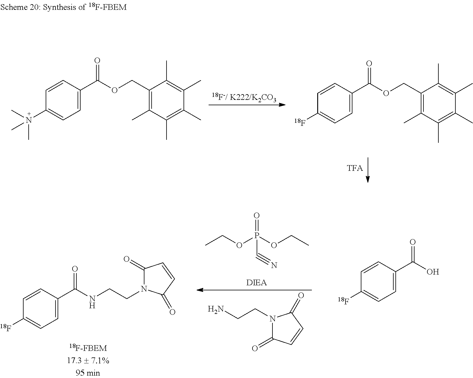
C1=CC(N(C)(C)C)=CC=C1C(OCC1=C(C)C(C)=C(C)C(C)=C1C)=O.C1=CC([18F])=CC=C1C(OCC1=C(C)C(C)=C(C)C(C)=C1C)=O.CCOP(OCC)(=O)C#N.NCCN1C(=O)C=CC1=O.C1=CC([18F])=CC=C1C(O)=O.C1=CC([18F])=CC=C1C(NCCN1C(=O)C=CC1=O)=O
